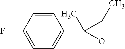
C1=CC(F)=CC=C1C1(C)OC1C
